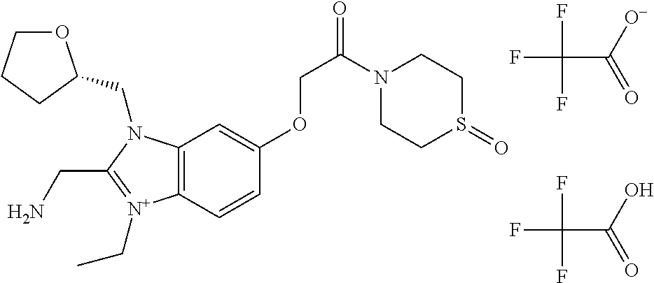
C12=C(C=CC(OCC(N3CCS(=O)CC3)=O)=C1)[N+](CC)=C(CN)N2CC1OCCC1.FC(F)(F)C(=O)[O-].FC(F)(F)C(=O)O
